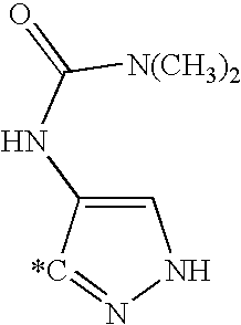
C1=C(NC([N(CH3)2])=O)[*C]=NN1
